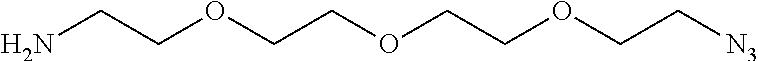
O(CCOCCOCC[N3])CCN
